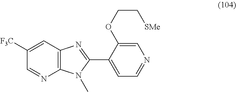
C1=C([F3C])C=NC2=C1N=C(C1=CC=NC=C1OCC[SMe])N2C
